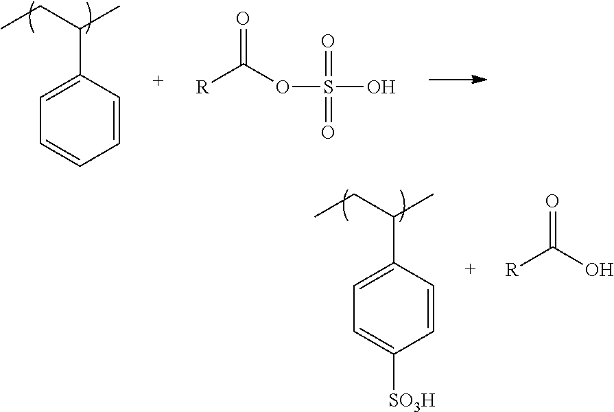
C1=CC(C(CC)C)=CC=C1.[R]C(=O)OS(O)(=O)=O.C1=CC(C(CC)C)=CC=C1[SO3H].[R]C(O)=O
